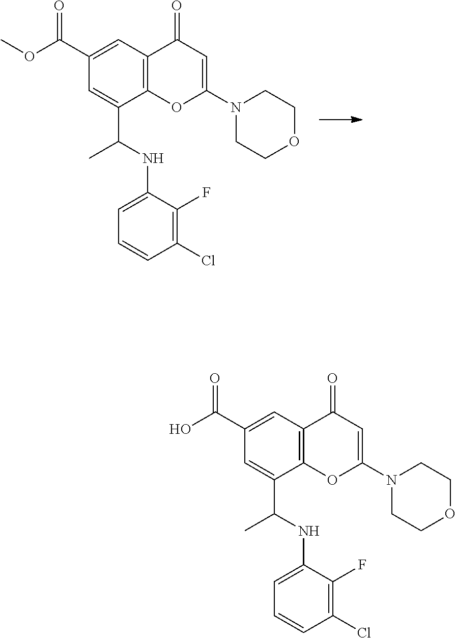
C1=C(C(OC)=O)C=C(C(C)NC2=CC=CC(Cl)=C2F)C2=C1C(=O)C=C(N1CCOCC1)O2.C1=C(C(=O)O)C=C(C(NC2=CC=CC(Cl)=C2F)C)C2=C1C(=O)C=C(N1CCOCC1)O2
